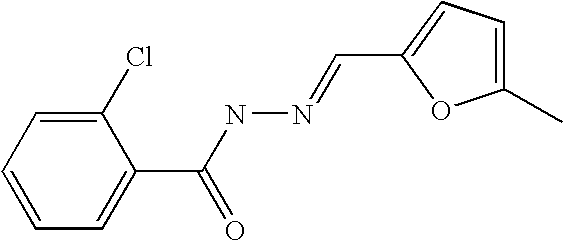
C1(Cl)=CC=CC=C1C(NN=CC1=CC=C(C)O1)=O
